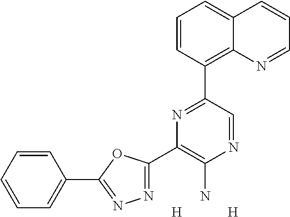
C1=CC=CC(C2=NN=C(C3=C(N)N=CC(C4=C5C(=CC=C4)C=CC=N5)=N3)O2)=C1.[H].[H]
